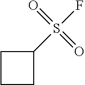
C1CC(S(=O)(=O)F)C1
